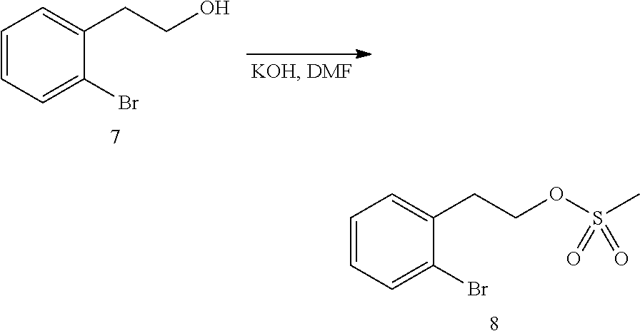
C1=CC=C(Br)C(CCO)=C1.C1=CC=C(Br)C(CCOS(C)(=O)=O)=C1
